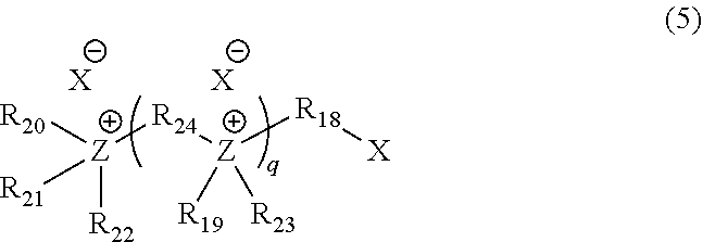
[Z]([R24][Z]([R18][X])([R19])[R23])([R20])([R22])[R21].[X].[X]
